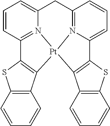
C1=CC2=C(C=C1)C1=C(S2)C2=N3C(=CC=C2)CC2=N4C(=CC=C2)C2=C(C5=C(C=CC=C5)S2)[Pt]134
